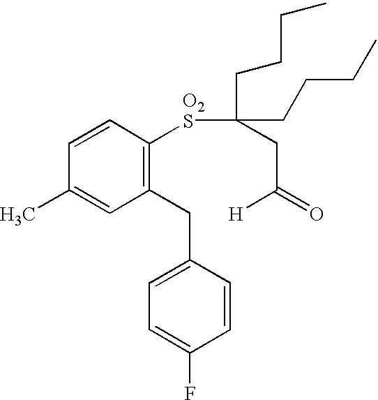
C1(CC2=CC=C(F)C=C2)=C([O2S]C(CCCC)(CCCC)CC(=O)[H])C=CC(C)=C1
